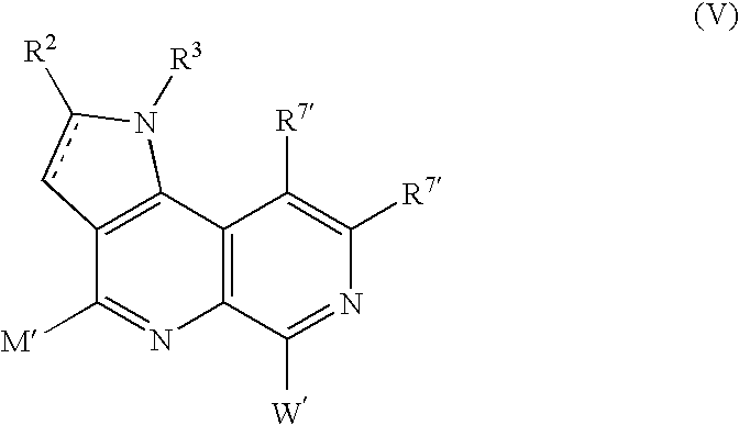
C12=C(C3=C(N=C1[M])C([W])=NC([R7])=C3[R7])N([R3])c([R2])c2
